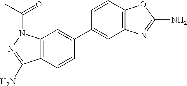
C12=C(C=C(C3=CC4=C(C=C3)OC(N)=N4)C=C1)N(C(C)=O)N=C2N
